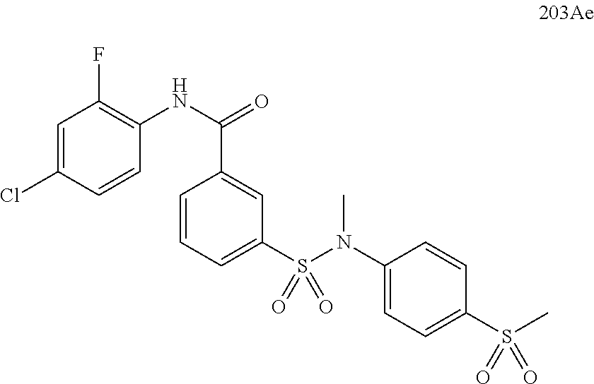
C1=C(Cl)C=CC(NC(=O)C2=CC(S(N(C3=CC=C(S(C)(=O)=O)C=C3)C)(=O)=O)=CC=C2)=C1F
